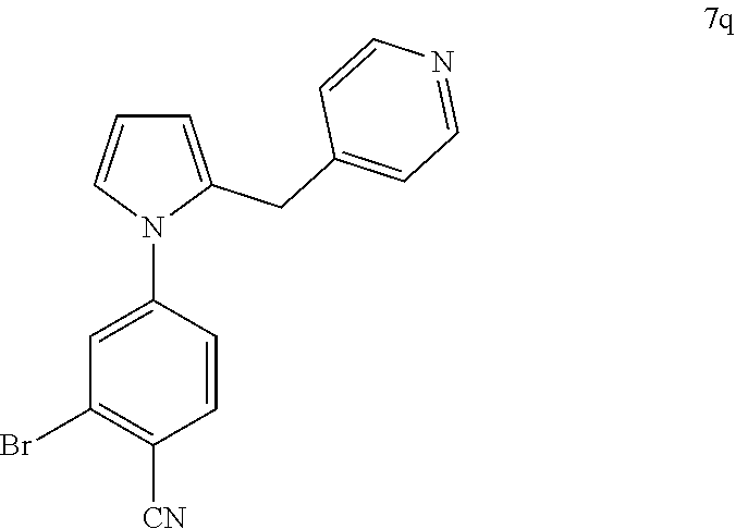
C1(Br)=C([CN])C=CC(N2C(CC3=CC=NC=C3)=CC=C2)=C1
